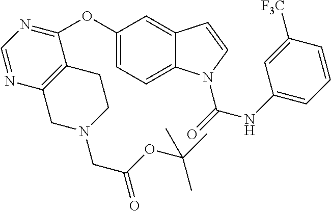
C1(OC2=CC=C3C(=C2)C=CN3C(=O)NC2=CC=CC([F3C])=C2)=NC=NC2=C1CCN(CC(=O)OC(C)(C)C)C2
